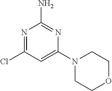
C1(Cl)=NC(N)=NC(N2CCOCC2)=C1
